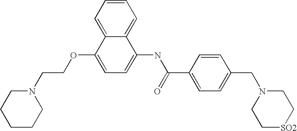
C1=CC=C2C(=C1)C(NC(C1=CC=C(CN3CC[SO2]CC3)C=C1)=O)=CC=C2OCCN1CCCCC1
